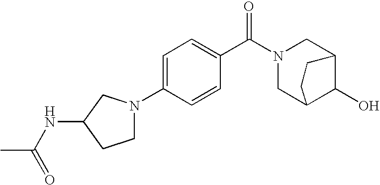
C1=C(N2CCC(NC(C)=O)C2)C=CC(C(N2CC3C(O)C(C2)CC3)=O)=C1
